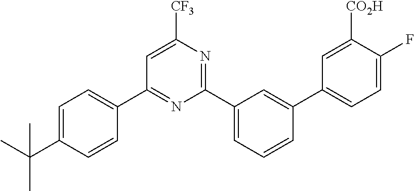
C1(C2=CC=C(C(C)(C)C)C=C2)=NC(C2=CC=CC(C3=CC=C(F)C([CO2H])=C3)=C2)=NC([CF3])=C1
